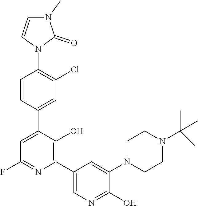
C1=C(C2=CC(Cl)=C(N3C(=O)N(C)C=C3)C=C2)C(O)=C(C2=CN=C(O)C(N3CCN(C(C)(C)C)CC3)=C2)N=C1F
